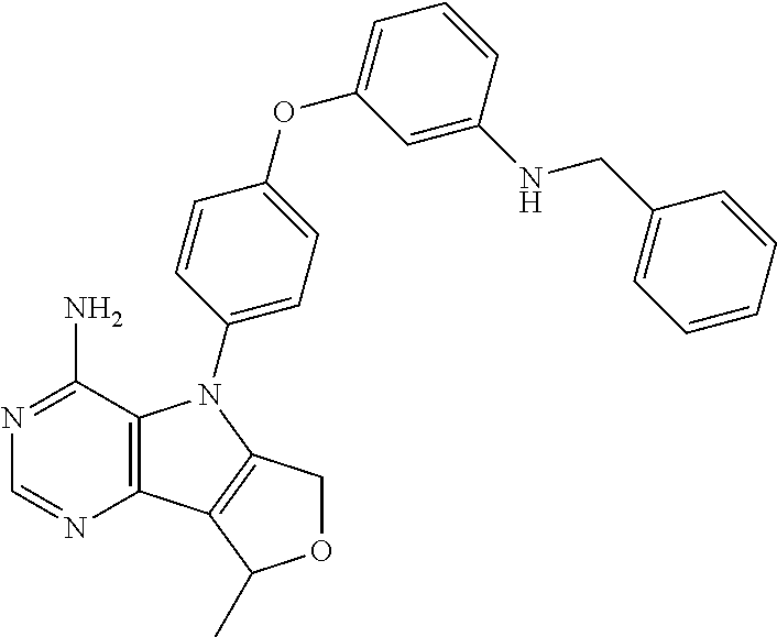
C12=C(C(N)=NC=N1)N(C1=CC=C(OC3=CC=CC(NCC4=CC=CC=C4)=C3)C=C1)C1=C2C(C)OC1
